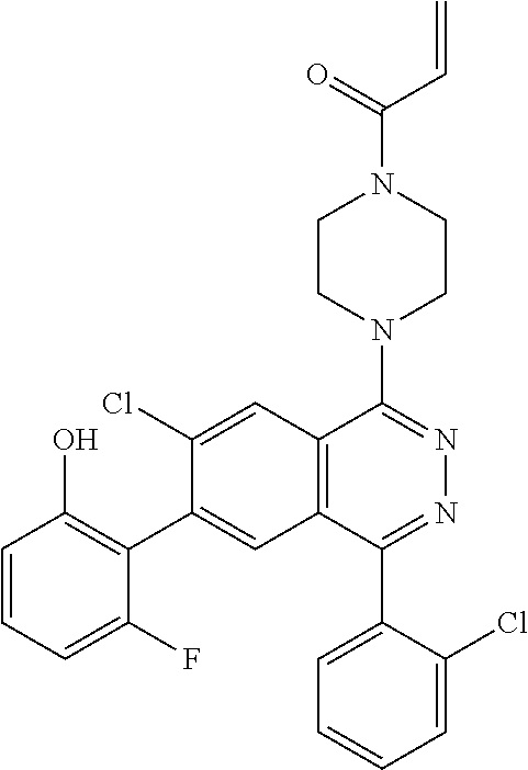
C(N1CCN(C2=NN=C(C3=CC=CC=C3Cl)C3=C2C=C(Cl)C(C2=C(O)C=CC=C2F)=C3)CC1)(C=C)=O
